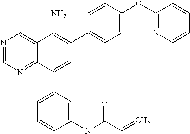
C1(OC2=NC=CC=C2)=CC=C(C2=C(N)C3=CN=CN=C3C(C3=CC=CC(NC(C=C)=O)=C3)=C2)C=C1
